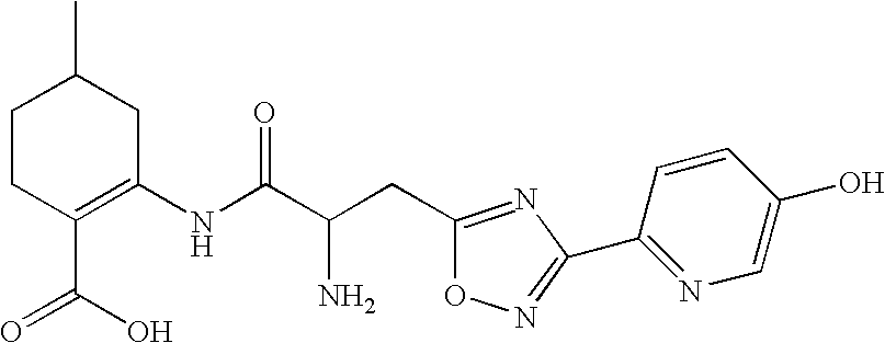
C(C(C(NC1=C(C(O)=O)CCC(C)C1)=O)N)C1=NC(C2=NC=C(O)C=C2)=NO1
